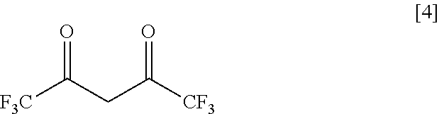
[F3C]C(CC([CF3])=O)=O
